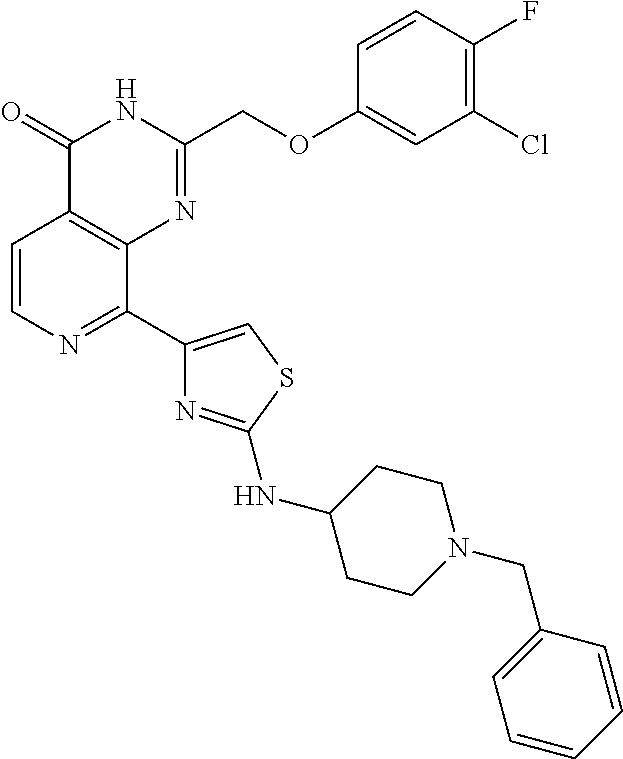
C1=CN=C(C2=CSC(NC3CCN(CC4=CC=CC=C4)CC3)=N2)C2=C1C(=O)NC(COC1=CC(Cl)=C(F)C=C1)=N2
